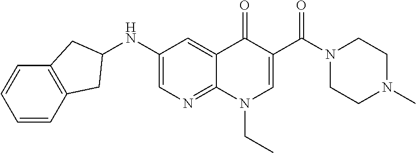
C1=CC2=C(C=C1)CC(NC1=CN=C3C(=C1)C(=O)C(C(N1CCN(C)CC1)=O)=CN3CC)C2
